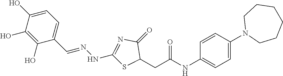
C1(O)=CC=C(C=NNC2=NC(=O)C(CC(NC3=CC=C(N4CCCCCC4)C=C3)=O)S2)C(O)=C1O
